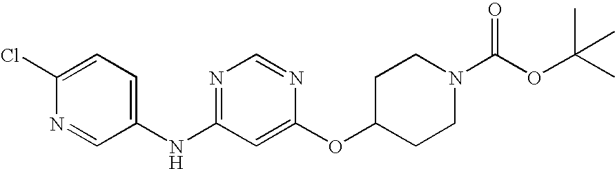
C1(Cl)=CC=C(NC2=NC=NC(OC3CCN(C(OC(C)(C)C)=O)CC3)=C2)C=N1
